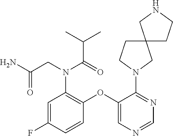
N1=C(N2CC3(CC2)CNCC3)C(OC2=C(N(C(=O)C(C)C)CC(N)=O)C=C(F)C=C2)=CN=C1
